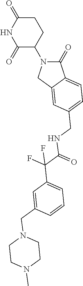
C1(=O)N(C2CCC(=O)NC2=O)CC2=CC(CNC(=O)C(F)(F)C3=CC=CC(CN4CCN(C)CC4)=C3)=CC=C12
